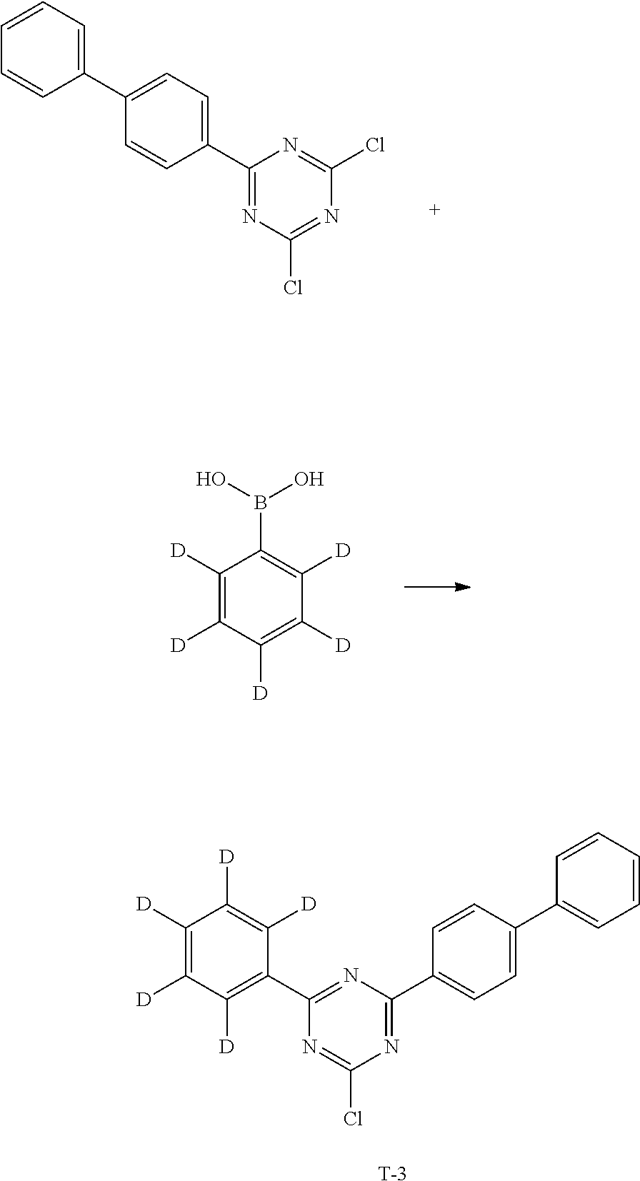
C1([D])=C([D])C([D])=C(C2=NC(C3=CC=C(C4=CC=CC=C4)C=C3)=NC(Cl)=N2)C([D])=C1[D].[T].C1(C2=CC=C(C3=CC=CC=C3)C=C2)=NC(Cl)=NC(Cl)=N1.C1([D])=C([D])C([D])=C([D])C([D])=C1B(O)O
